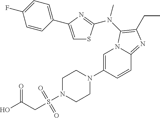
C1=C(N2CCN(S(CC(O)=O)(=O)=O)CC2)C=CC2=NC(CC)=C(N(C)C3=NC(C4=CC=C(F)C=C4)=CS3)N12
